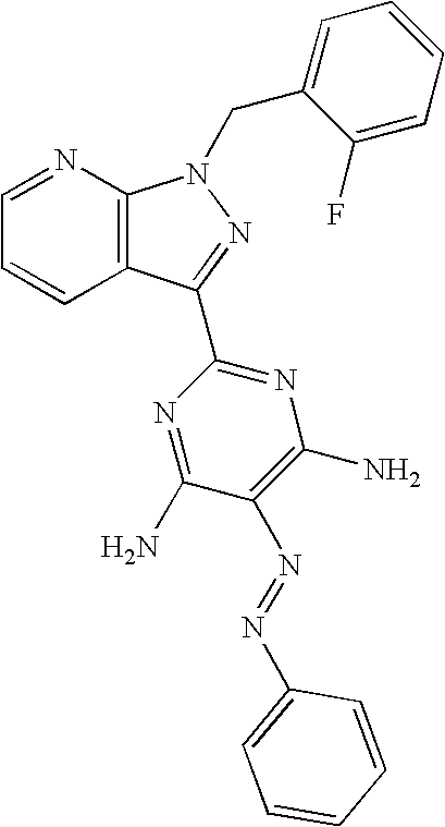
C1=CC2=C(N=C1)N(CC1=CC=CC=C1F)N=C2C1=NC(N)=C(N=NC2=CC=CC=C2)C(N)=N1
